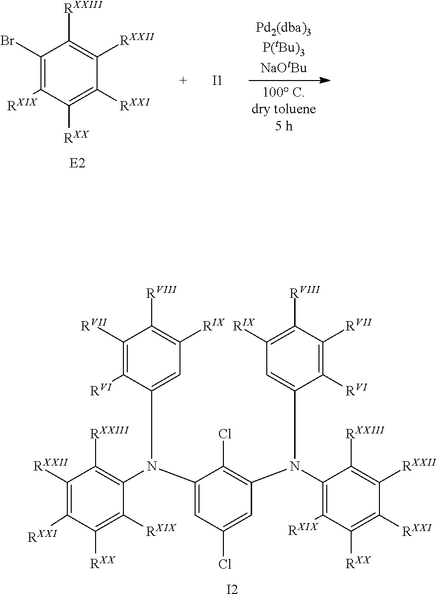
C1([RXXII])=C([RXXI])C([RXX])=C([RXIX])C(N(C2=CC(Cl)=CC(N(C3=C([RXIX])C([RXX])=C([RXXI])C([RXXII])=C3[RXXIII])C3=CC([RIX])=C([RVIII])C([RVII])=C3[RVI])=C2Cl)C2=CC([RIX])=C([RVIII])C([RVII])=C2[RVI])=C1[RXXIII].[I2].C1(Br)=C([RXIX])C([RXX])=C([RXXI])C([RXXII])=C1[RXXIII].[I1]
